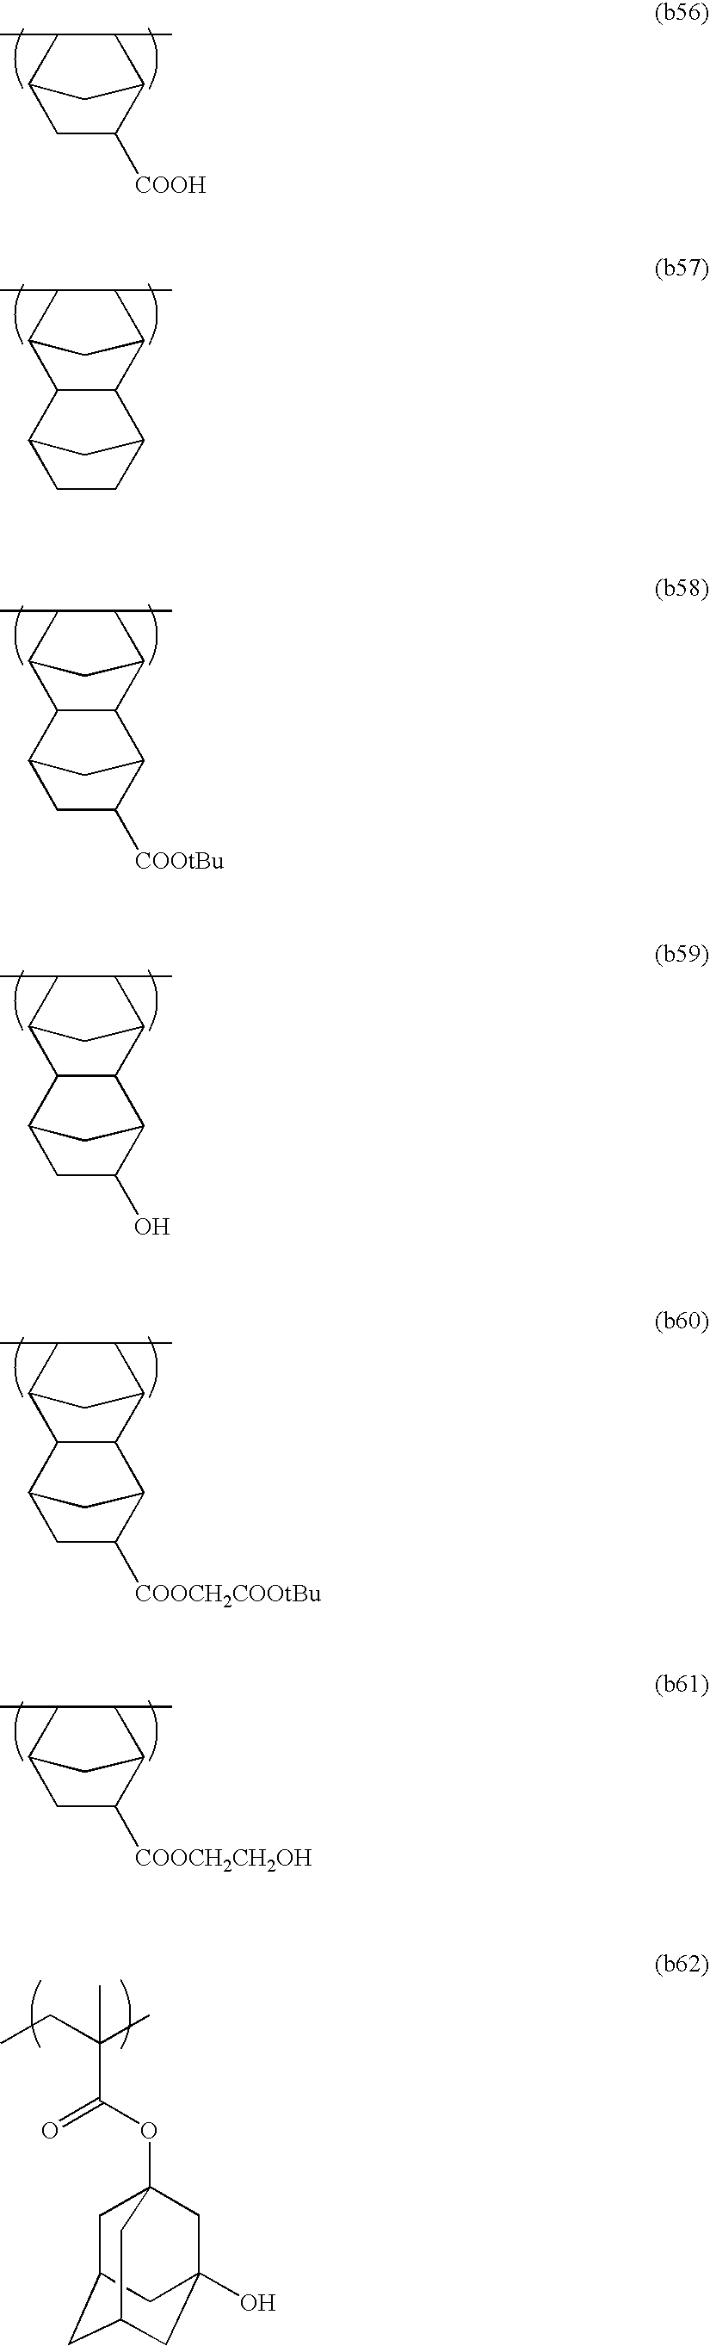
C1CC2CC1C1C2C2C(C)C(C)C1C2.C1C([COOtBu])C2CC1C1C2C2C(C)C(C)C1C2.C1C(O)C2CC1C1C2C2C(C)C(C)C1C2.C1C([COOH])C2C(C)C(C)C1C2.CCC(C)(C)C(OC12CC3CC(CC(O)(C1)C3)C2)=O.C1C([COOCH2COOtBu])C2CC1C1C2C2C(C)C(C)C1C2.C1C([COOCH2CH2OH])C2CC1C(C)C2C
